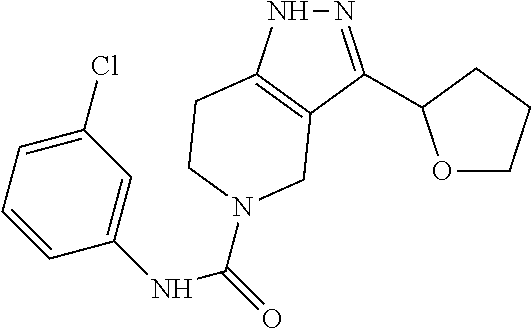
O1CCCC1C1=NNC2=C1CN(C(NC1=CC(Cl)=CC=C1)=O)CC2
